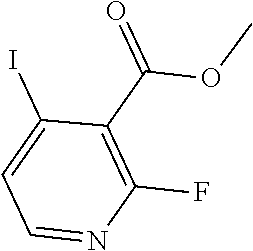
IC1=CC=NC(F)=C1C(=O)OC
